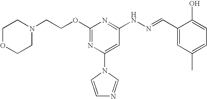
C1(OCCN2CCOCC2)=NC(N2C=CN=C2)=CC(NN=CC2=CC(C)=CC=C2O)=N1
